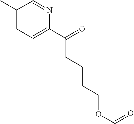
C1(C)=CC=C(C(=O)CCCCOC=O)N=C1
